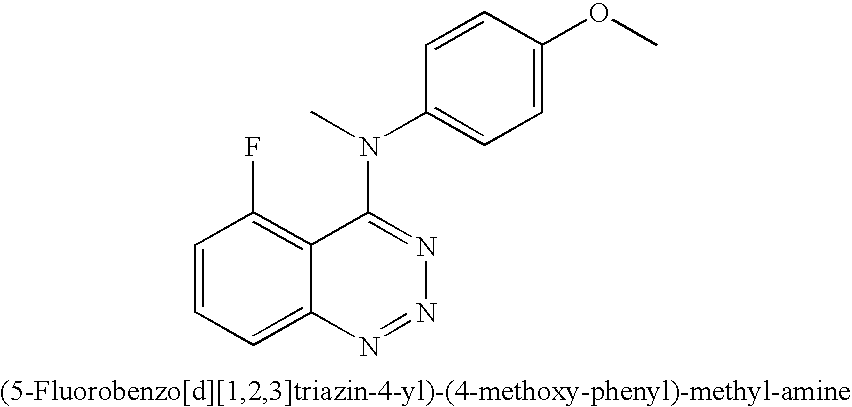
C1=CC=C2C(=C1F)C(N(C)C1=CC=C(OC)C=C1)=NN=N2
